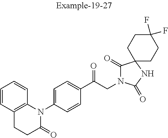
C1(C(CN2C(=O)C3(NC2=O)CCC(F)(F)CC3)=O)=CC=C(N2C3=C(CCC2=O)C=CC=C3)C=C1
